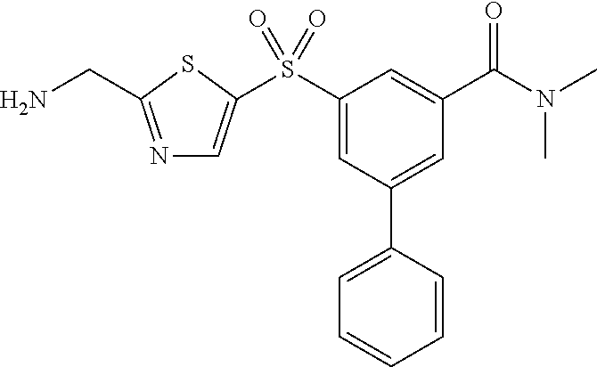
N1=C(CN)SC(S(C2=CC(C3=CC=CC=C3)=CC(C(N(C)C)=O)=C2)(=O)=O)=C1
